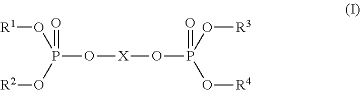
P(O[X]OP(O[R4])(O[R3])=O)(O[R2])(O[R1])=O
